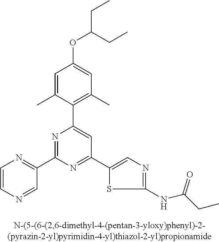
C1=C(C)C(C2=CC(C3=CN=C(NC(CC)=O)S3)=NC(C3=NC=CN=C3)=N2)=C(C)C=C1OC(CC)CC
